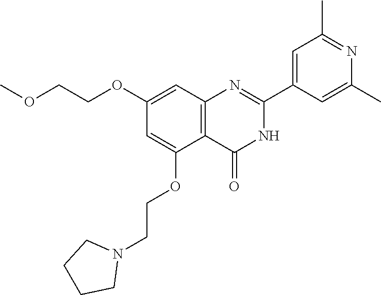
O(C)CCOC1=CC2=C(C(OCCN3CCCC3)=C1)C(=O)NC(C1=CC(C)=NC(C)=C1)=N2
